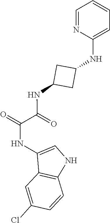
C1=CC=C(NC2CC(NC(C(=O)NC3=CNC4=C3C=C(Cl)C=C4)=O)C2)N=C1
